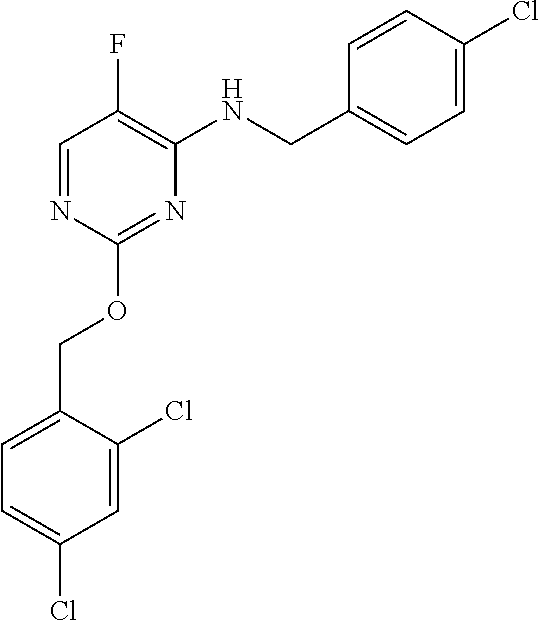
C1=C(COC2=NC(NCC3=CC=C(Cl)C=C3)=C(F)C=N2)C(Cl)=CC(Cl)=C1
